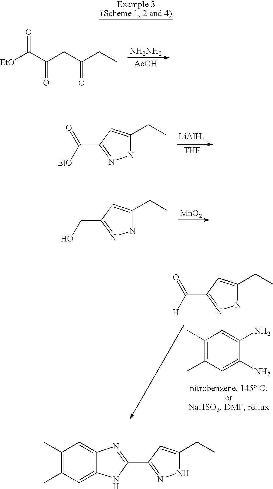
N1C(CC)=CC(C([EtO])=O)=N1.[LiAlH4].[THF].N1C(CC)=CC(CO)=N1.[MnO2].C1(C)=C(C)C=C(N)C(N)=C1.N1C(CC)=CC(C([H])=O)=N1.[EtO]C(C(CC(CC)=O)=O)=O.[NH2NH2].[AcOH].N1C(CC)=CC(C2=NC3=CC(C)=C(C)C=C3N2)=N1
